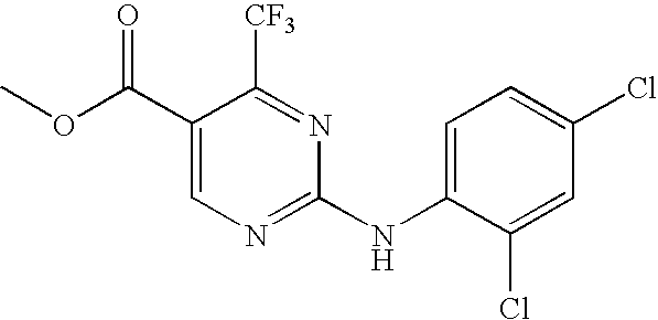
O(C(C1=CN=C(NC2=CC=C(Cl)C=C2Cl)N=C1[CF3])=O)C
